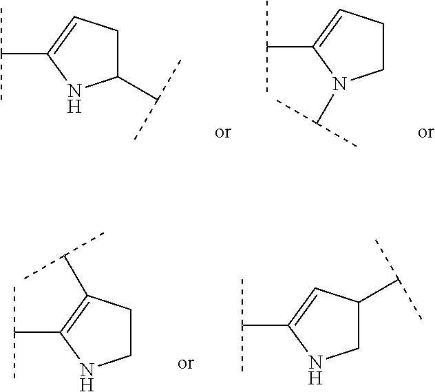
C(C1=CCC(C(C)C)N1)(C)C.C(C1=CCCN1C(C)C)(C)C.C(C1=C(C(C)C)CCN1)(C)C.C(C1=CC(C(C)C)CN1)(C)C
